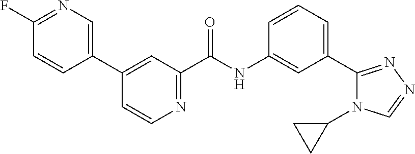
N1=C(F)C=CC(C2=CC(C(NC3=CC(C4=NN=CN4C4CC4)=CC=C3)=O)=NC=C2)=C1
